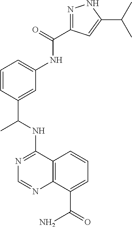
N1=C(NC(C2=CC(NC(=O)C3=NNC(C(C)C)=C3)=CC=C2)C)C2=C(N=C1)C(C(=O)N)=CC=C2
